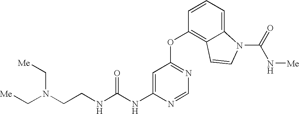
C(NC1=CC(OC2=C3C(=CC=C2)N(C(=O)N[Me])C=C3)=NC=N1)(NCCN(C[Me])C[Me])=O
